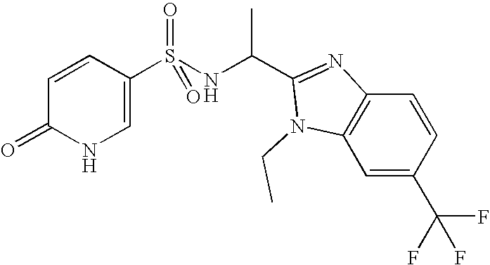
C1=CC(S(NC(C2=NC3=C(C=C(C(F)(F)F)C=C3)N2CC)C)(=O)=O)=CNC1=O
